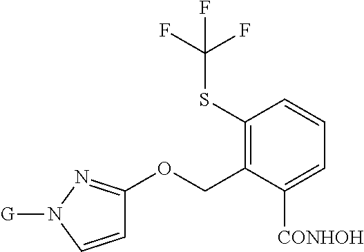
C1(SC(F)(F)F)=C(COC2=NN([G])C=C2)C([CONHOH])=CC=C1
